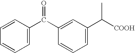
C1=C(C(C2=CC(C([COOH])C)=CC=C2)=O)C=CC=C1
